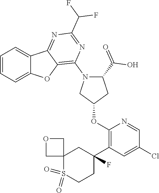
C1=CC=C2C(=C1)C1=NC(C(F)F)=NC(N3CC(OC4=C(C5(F)CC6(S(=O)(=O)CC5)COC6)C=C(Cl)C=N4)CC3C(O)=O)=C1O2
